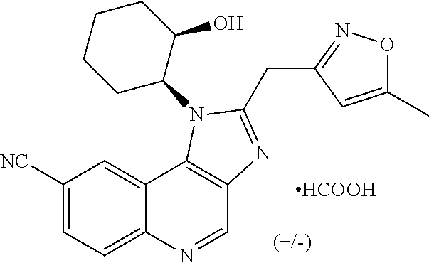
C1([NC])=CC=C2C(=C1)C1=C(C=N2)N=C(CC2=NOC(C)=C2)N1C1C(O)CCCC1.[HCOOH]
